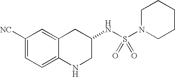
C1([NC])=CC=C2C(=C1)CC(NS(N1CCCCC1)(=O)=O)CN2
